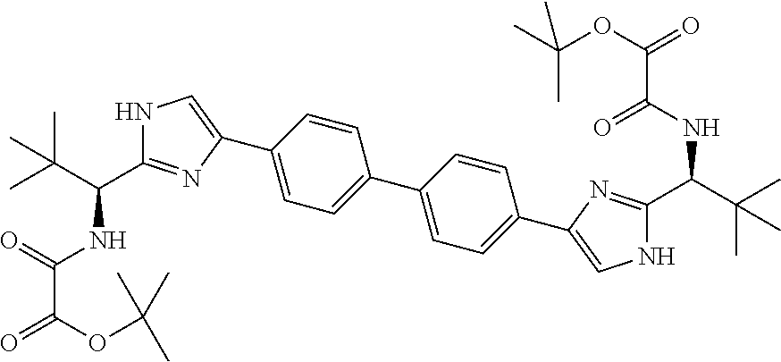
C1=CC(C2=CNC(C(C(C)(C)C)NC(C(=O)OC(C)(C)C)=O)=N2)=CC=C1C1=CC=C(C2=CNC(C(C(C)(C)C)NC(C(OC(C)(C)C)=O)=O)=N2)C=C1
